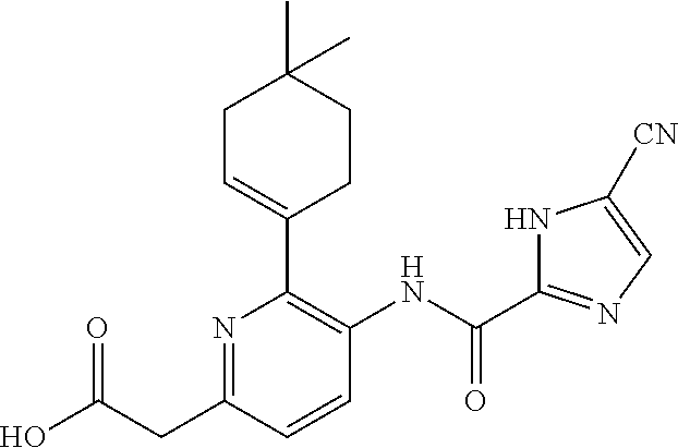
OC(CC1=NC(C2=CCC(C)(C)CC2)=C(NC(C2=NC=C([CN])N2)=O)C=C1)=O
